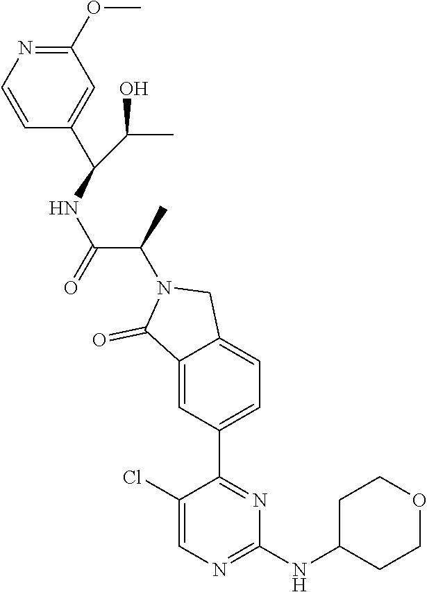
C1=CN=C(OC)C=C1C(NC(C(C)N1C(=O)C2=CC(C3=NC(NC4CCOCC4)=NC=C3Cl)=CC=C2C1)=O)C(O)C
